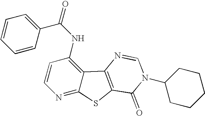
C1=CC(NC(C2=CC=CC=C2)=O)=C2C(=N1)SC1=C2N=CN(C2CCCCC2)C1=O
